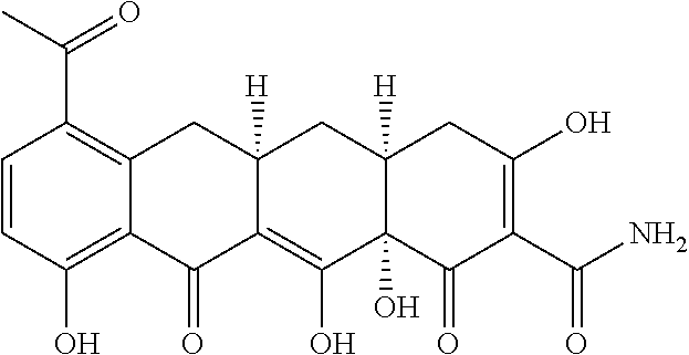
C1=CC(O)=C2C(=C1C(C)=O)CC1([H])C(=C(O)C3(O)C([H])(C1)CC(O)=C(C(=O)N)C3=O)C2=O
